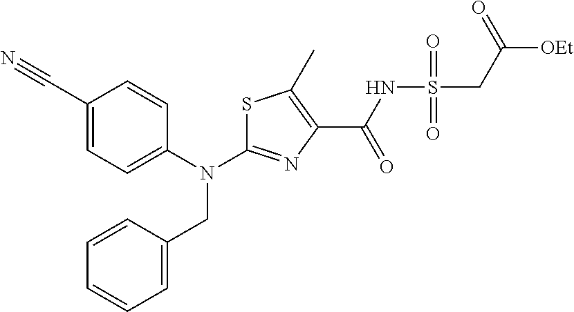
S1C(N(C2=CC=C(C#N)C=C2)CC2=CC=CC=C2)=NC(C(NS(CC([OEt])=O)(=O)=O)=O)=C1C
